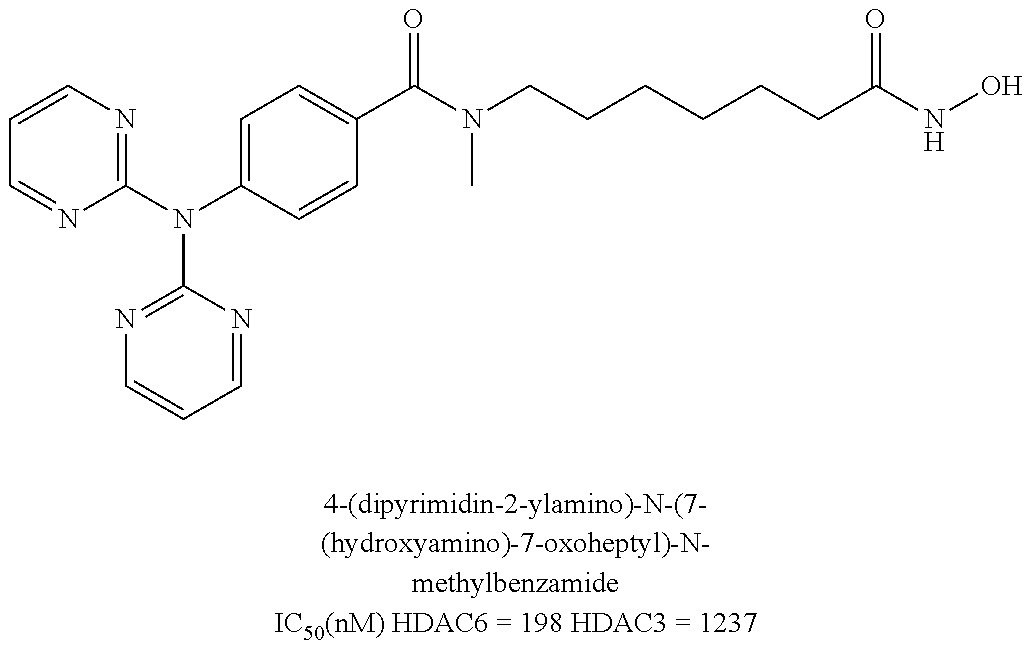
C1=CN=C(N(C2=CC=C(C(N(CCCCCCC(NO)=O)C)=O)C=C2)C2=NC=CC=N2)N=C1
